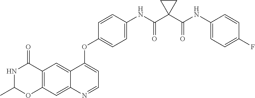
C12=CC3=C(C=C1N=CC=C2OC1=CC=C(NC(C2(C(NC4=CC=C(F)C=C4)=O)CC2)=O)C=C1)OC(C)NC3=O
